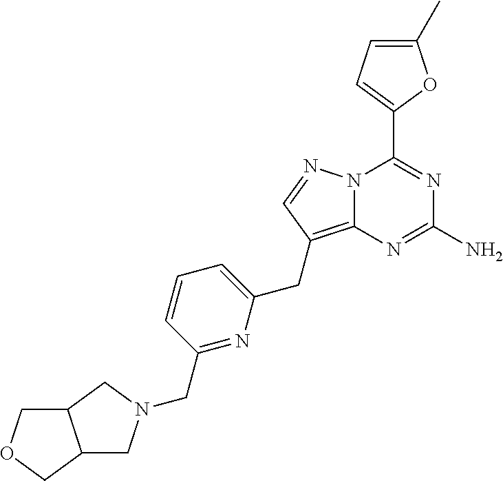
N12C(=C(CC3=CC=CC(CN4CC5C(C4)COC5)=N3)C=N1)N=C(N)N=C2C1=CC=C(C)O1
